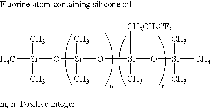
C[Si](O[Si](O[Si](O[Si](C)(C)C)([CH2CH2CF3])C)(C)C)(C)C
